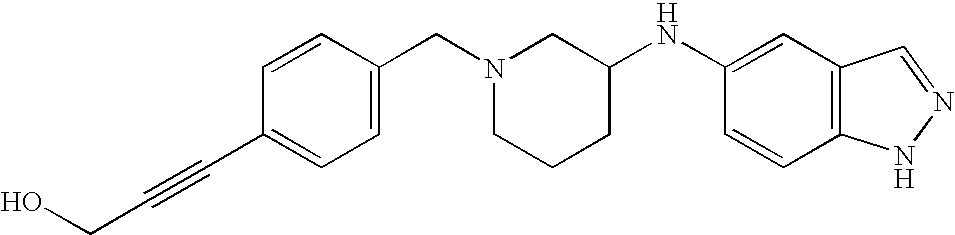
C1=CC(CN2CCCC(NC3=CC4=C(C=C3)NN=C4)C2)=CC=C1C#CCO
